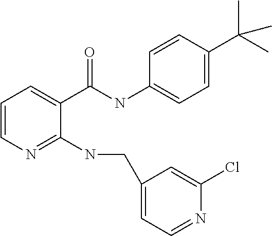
C1=CN=C(NCC2=CC=NC(Cl)=C2)C(C(NC2=CC=C(C(C)(C)C)C=C2)=O)=C1
